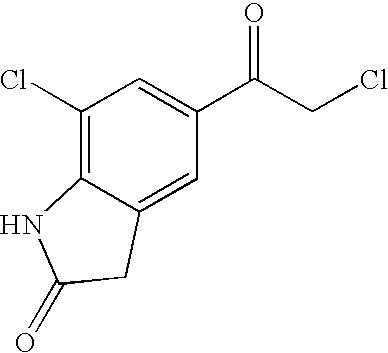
C1(Cl)=C2C(=CC(C(CCl)=O)=C1)CC(=O)N2
